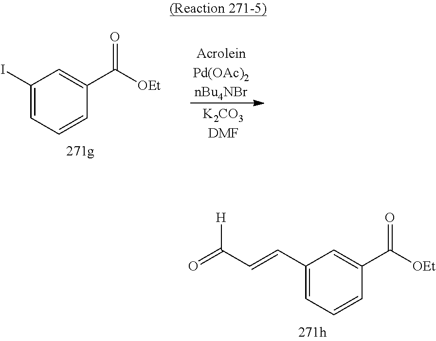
C1(I)=CC=CC(C([OEt])=O)=C1.C1(C=CC(=O)[H])=CC=CC(C([OEt])=O)=C1
